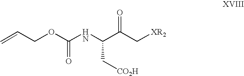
C=CCOC(=O)NC(C(C[XR2])=O)C[CO2H]
